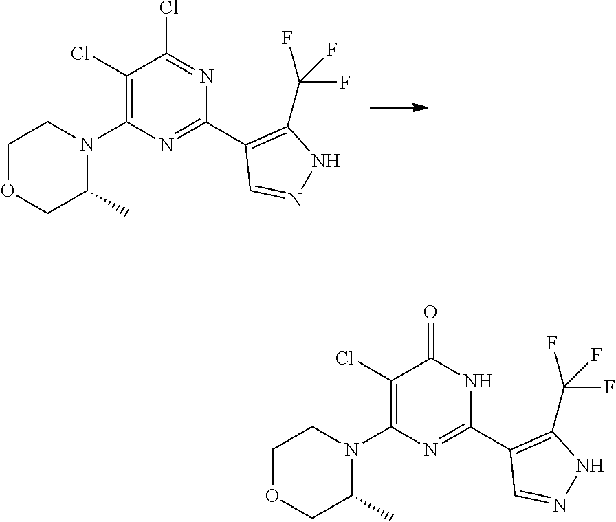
C1(C2=C(C(F)(F)F)NN=C2)=NC(N2CCOCC2C)=C(Cl)C(Cl)=N1.C1(C2=C(C(F)(F)F)NN=C2)=NC(N2CCOCC2C)=C(Cl)C(=O)N1
